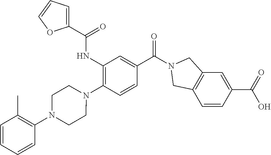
C1(NC(=O)C2=CC=CO2)=C(N2CCN(C3=C(C)C=CC=C3)CC2)C=CC(C(=O)N2CC3=C(C=CC(C(O)=O)=C3)C2)=C1
